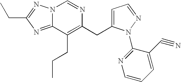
N12C(=NC(CC)=N1)C(CCC)=C(CC1=CC=NN1C1=NC=CC=C1C#N)N=C2
